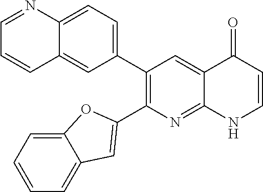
C12=CC=C(C3=C(C4=CC5=CC=CC=C5O4)N=C4C(=C3)C(=O)C=CN4)C=C1C=CC=N2
